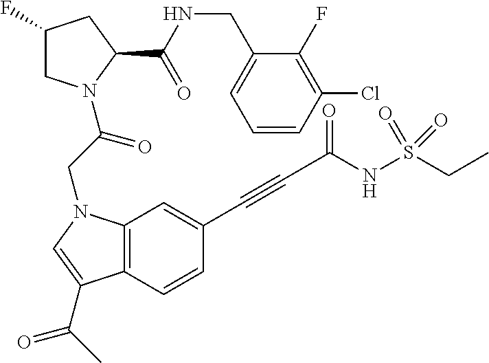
C1=CC(Cl)=C(F)C(CNC(C2CC(F)CN2C(CN2C3=C(C(C(C)=O)=C2)C=CC(C#CC(=O)NS(CC)(=O)=O)=C3)=O)=O)=C1
